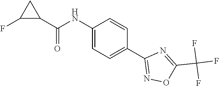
C1(NC(C2CC2F)=O)=CC=C(C2=NOC(C(F)(F)F)=N2)C=C1
